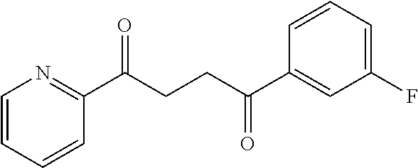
C1(C(CCC(C2=CC(F)=CC=C2)=O)=O)=NC=CC=C1
